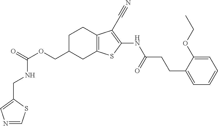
O(CC1CC2=C(CC1)C(C#N)=C(NC(CCC1=CC=CC=C1OCC)=O)S2)C(NCC1=CN=CS1)=O
